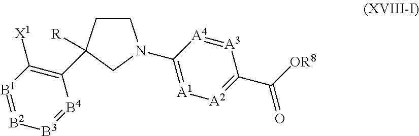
C1CC(C2=C([X1])[B1]=[B2][B3]=[B4]2)([R])CN1C1=[A1][A2]=C(C([OR8])=O)[A3]=[A4]1
